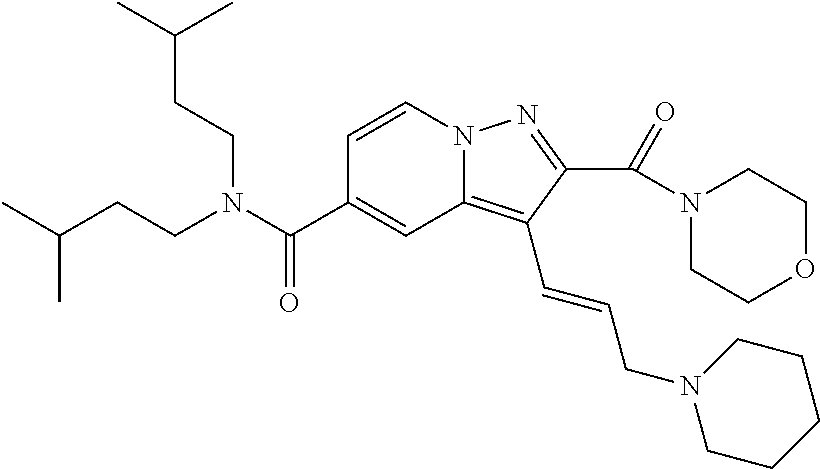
C1=CN2C(=C(C=CCN3CCCCC3)C(C(=O)N3CCOCC3)=N2)C=C1C(N(CCC(C)C)CCC(C)C)=O
